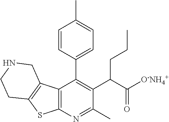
C12=C(N=C(C)C(C(C([O-NH4+])=O)CCC)=C1C1=CC=C(C)C=C1)SC1=C2CNCC1
